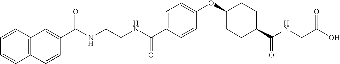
C1(C(NCCNC(C2=CC=C(OC3CCC(C(NCC(O)=O)=O)CC3)C=C2)=O)=O)=CC2=C(C=C1)C=CC=C2
